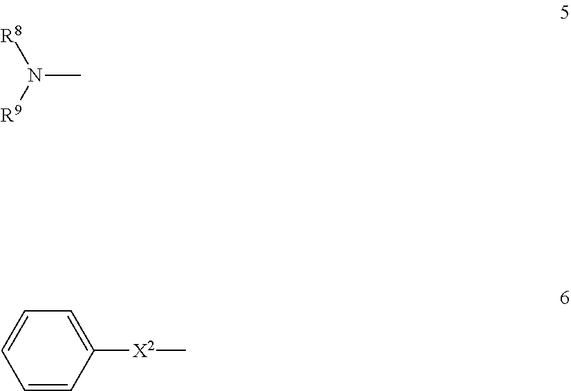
N(C)([R8])[R9].C1=CC=CC([X2]C)=C1
